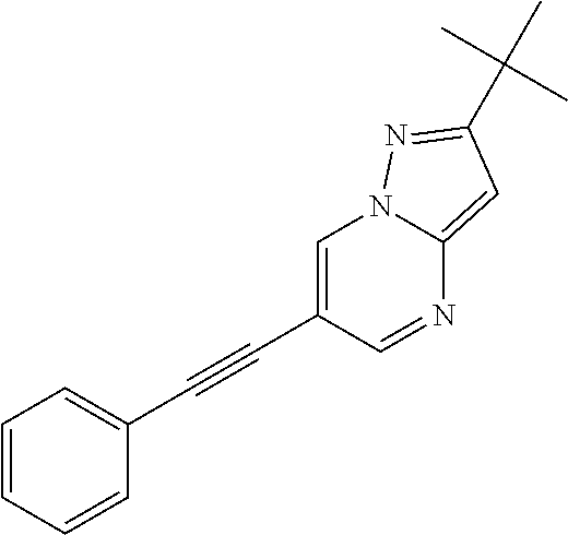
C1=C(C#CC2=CC=CC=C2)C=NC2=CC(C(C)(C)C)=NN12
